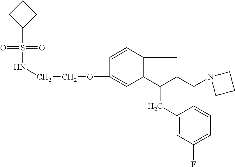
S(=O)(=O)(C1CCC1)NCCOC1=CC2=C(C=C1)CC(CN1CCC1)C2CC1=CC(F)=CC=C1
